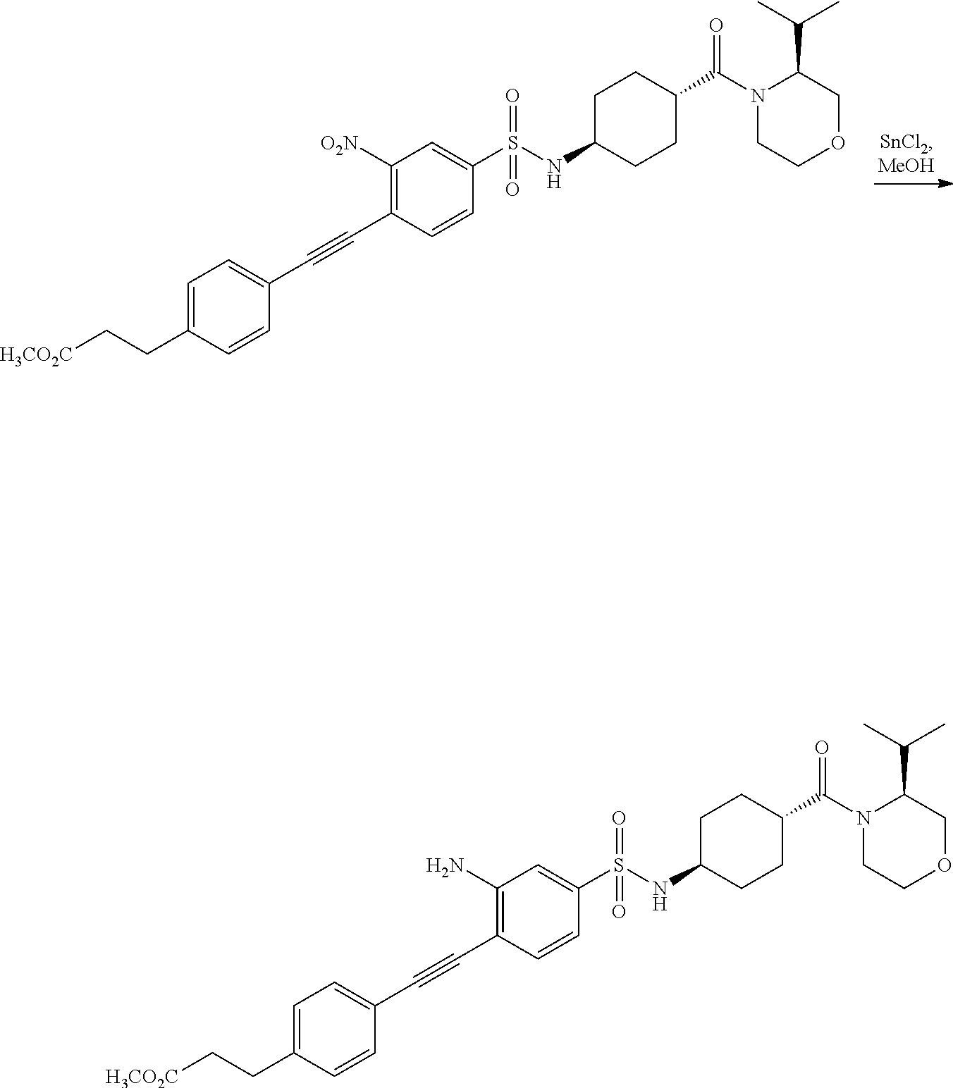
C1([O2N])=C(C#CC2=CC=C(CC[H3CO2C])C=C2)C=CC(S(NC2CCC(C(N3CCOCC3C(C)C)=O)CC2)(=O)=O)=C1.C1(N)=C(C#CC2=CC=C(CC[H3CO2C])C=C2)C=CC(S(NC2CCC(C(N3CCOCC3C(C)C)=O)CC2)(=O)=O)=C1
